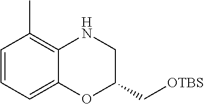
C1=CC=C2C(=C1C)NCC(C[OTBS])O2
